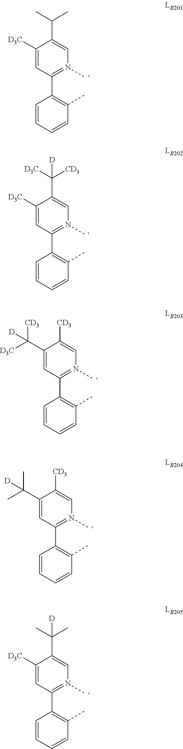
C1=CC=CC(C)=C1C1=N(C)C=C(C(C)C)C([D3C])=C1.C1=CC=CC(C)=C1C1=N(C)C=C(C([CD3])([D3C])[D])C([D3C])=C1.C1=CC=CC(C)=C1C1=N(C)C=C([CD3])C(C([D3C])([CD3])[D])=C1.C1=CC=CC(C)=C1C1=N(C)C=C([CD3])C(C(C)(C)[D])=C1.C1=CC=CC(C)=C1C1=N(C)C=C(C(C)(C)[D])C([D3C])=C1
